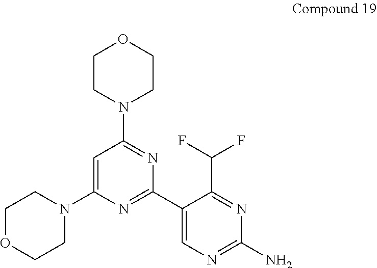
C1OCCN(C2=CC(N3CCOCC3)=NC(C3=CN=C(N)N=C3C(F)F)=N2)C1
